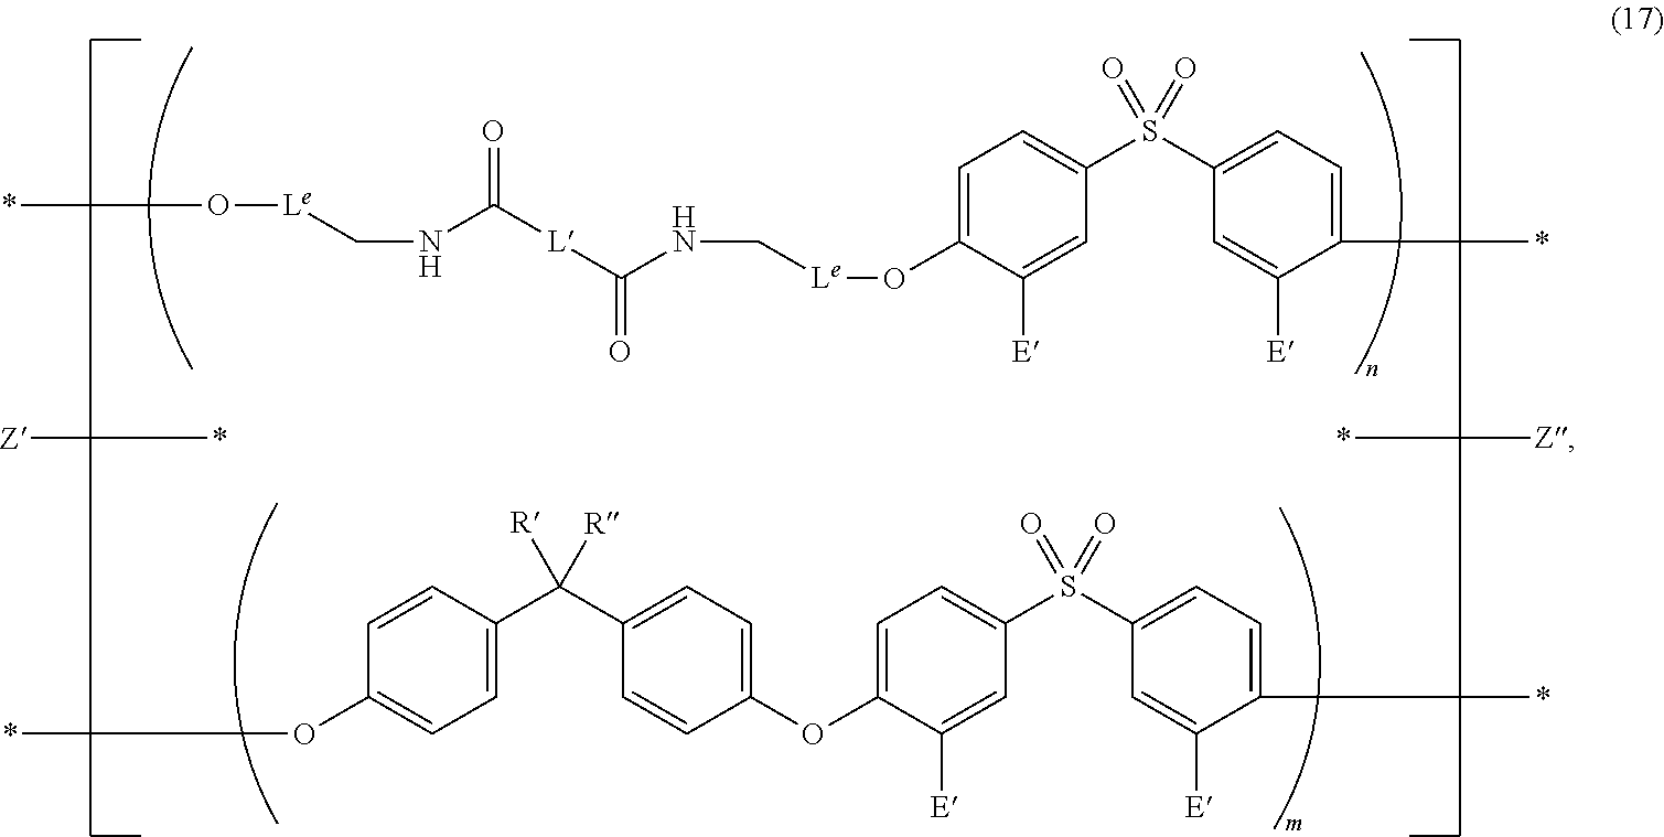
*[Z].[Z]*.*O[Le]CNC([L]C(NC[Le]OC1=CC=C(S(C2=CC=C(*)C([E])=C2)(=O)=O)C=C1[E])=O)=O.O(C1=CC=C(S(C2=CC=C(*)C([E])=C2)(=O)=O)C=C1[E])C1=CC=C(C(C2=CC=C(O*)C=C2)([R])[R])C=C1
